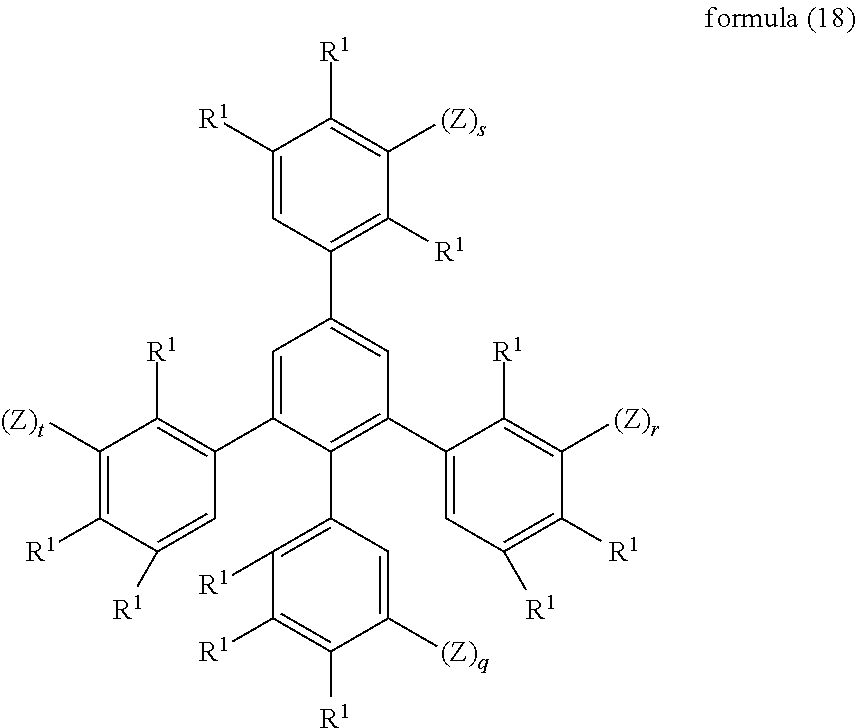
C1=C(C2=C([R1])C([(Z)t])=C([R1])C([R1])=C2)C(C2=C([R1])C([R1])=C([R1])C([(Z)q])=C2)=C(C2=CC([R1])=C([R1])C([(Z)r])=C2[R1])C=C1C1=C([R1])C([(Z)s])=C([R1])C([R1])=C1
